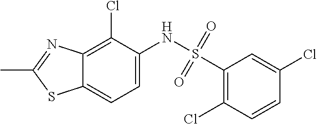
C1=C(NS(C2=C(Cl)C=CC(Cl)=C2)(=O)=O)C(Cl)=C2C(=C1)SC(C)=N2
